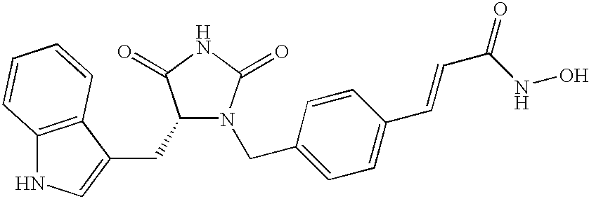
C12=C(C(CC3N(CC4=CC=C(C=CC(NO)=O)C=C4)C(=O)NC3=O)=CN1)C=CC=C2
